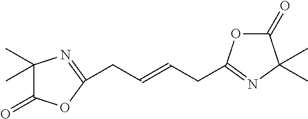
C1(C)(C)C(=O)OC(CC=CCC2=NC(C)(C)C(=O)O2)=N1
